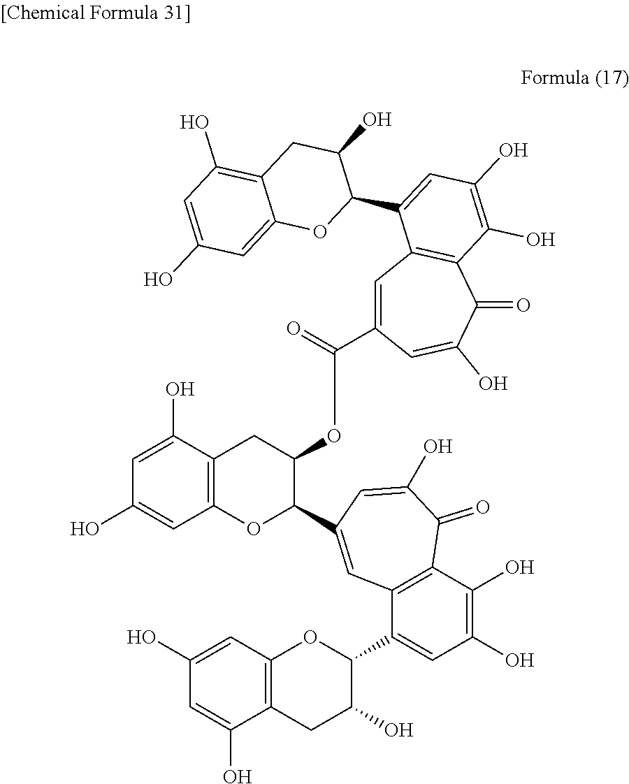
C1=C(O)C2=C(C=C1O)OC(C1=CC3=C(C(O)=C(O)C=C3C3OC4=C(CC3O)C(O)=CC(O)=C4)C(=O)C(O)=C1)C(OC(=O)C1=CC3=C(C(=O)C(O)=C1)C(O)=C(O)C=C3C1C(O)CC3=C(O)C=C(O)C=C3O1)C2
